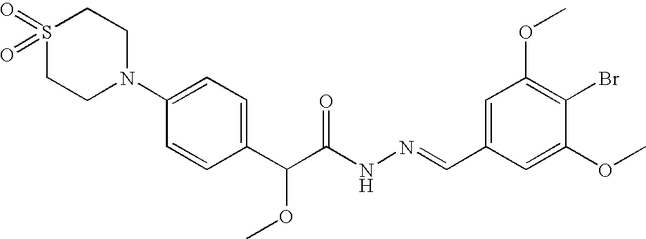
C1=CC(C(C(NN=CC2=CC(OC)=C(Br)C(OC)=C2)=O)OC)=CC=C1N1CCS(=O)(=O)CC1
